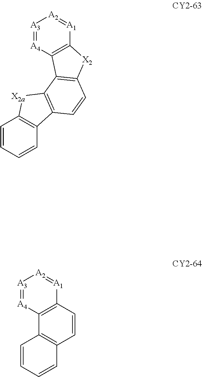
[A3]1=[A4]C2=C([A1]=[A2]1)[X2]C1=C2C2=C(C=C1)C1=C([X2a]2)C=CC=C1.C12=C(C=CC3=C1[A4]=[A3][A2]=[A1]3)C=CC=C2
